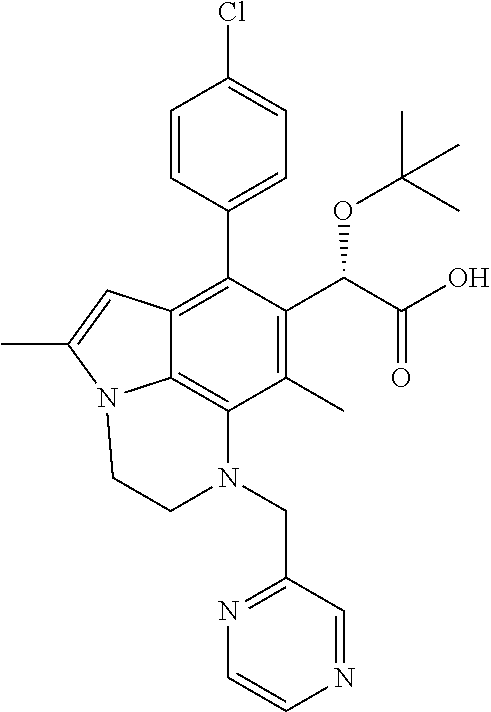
C1=CC(C2=C3C4=C(C(C)=C2C(C(=O)O)OC(C)(C)C)N(CC2=NC=CN=C2)CCN4C(C)=C3)=CC=C1Cl
